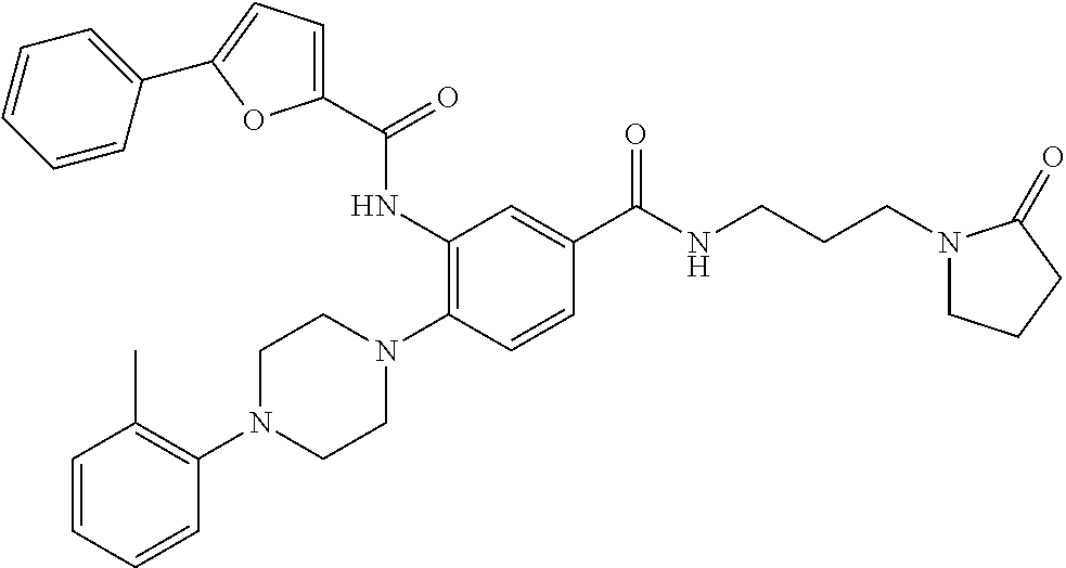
C1=CC(C2=CC=C(C(=O)NC3=C(N4CCN(C5=C(C)C=CC=C5)CC4)C=CC(C(NCCCN4CCCC4=O)=O)=C3)O2)=CC=C1
